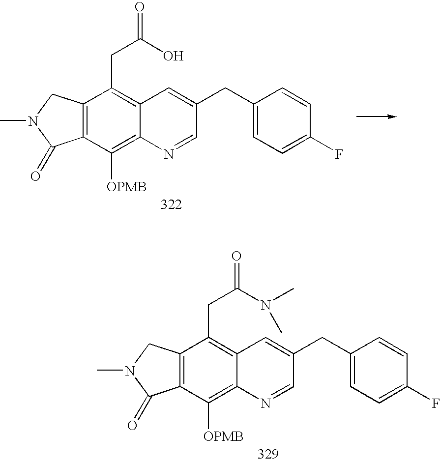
C12=C(CN(C)C1=O)C(CC(O)=O)=C1C(=C2[OPMB])N=CC(CC2=CC=C(F)C=C2)=C1.C12=C(CN(C)C1=O)C(CC(N(C)C)=O)=C1C(=C2[OPMB])N=CC(CC2=CC=C(F)C=C2)=C1
